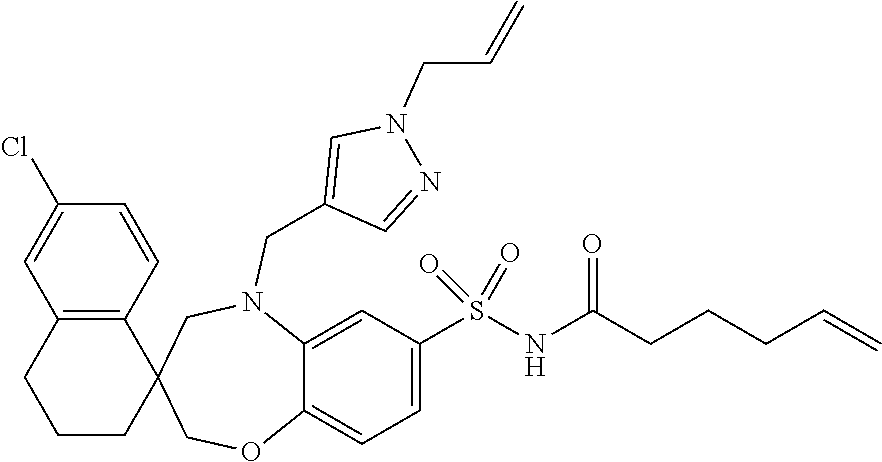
C1CC2(C3=C(C1)C=C(Cl)C=C3)COC1=CC=C(S(NC(CCCC=C)=O)(=O)=O)C=C1N(CC1=CN(CC=C)N=C1)C2
